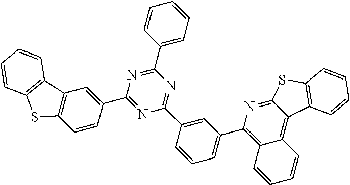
C1(C2=NC(C3=CC4=C(C=C3)SC3=C4C=CC=C3)=NC(C3=CC(C4=C5C(=C6C(=N4)SC4=C6C=CC=C4)C=CC=C5)=CC=C3)=N2)=CC=CC=C1
